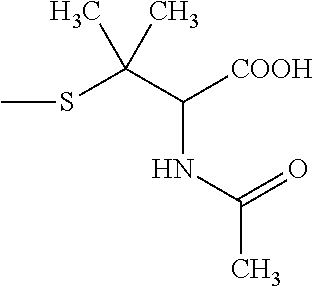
CSC(C([COOH])NC(C)=O)(C)C
